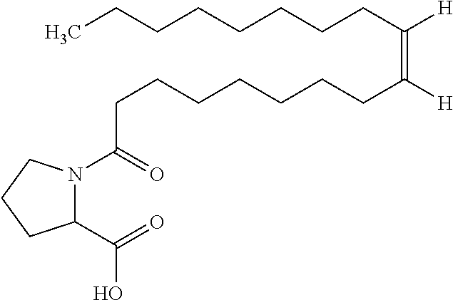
N1(C(CCCCCCCC([H])=C(CCCCCCCC)[H])=O)CCCC1C(O)=O
